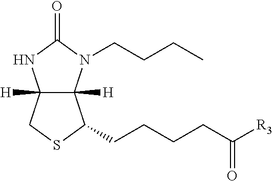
C12([H])C([H])(N(CCCC)C(=O)N1)C(CCCCC([R3])=O)SC2
